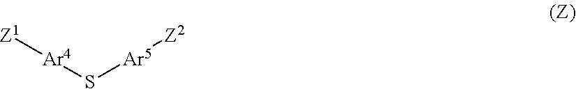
S([Ar4][Z1])[Ar5][Z2]
